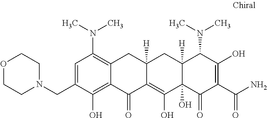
O1CCN(CC2=CC(N(C)C)=C3C(=C2O)C(=O)C2=C(O)C4(O)C([H])(CC2([H])C3)C(N(C)C)C(O)=C(C(N)=O)C4=O)CC1
